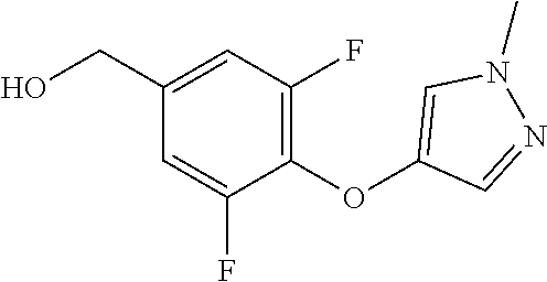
C1(CO)=CC(F)=C(OC2=CN(C)N=C2)C(F)=C1
